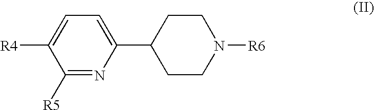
C1([R5])=NC(C2CCN([R6])CC2)=CC=C1[R4]
